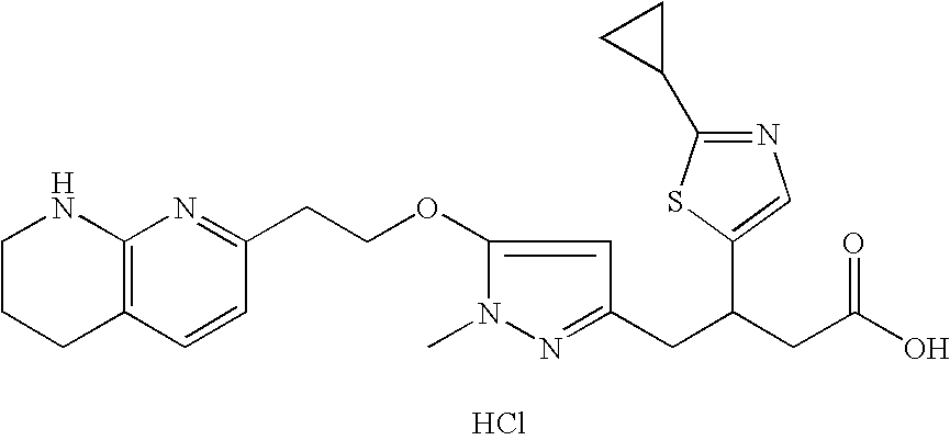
C1CCC2=C(N1)N=C(CCOC1=CC(CC(CC(O)=O)C3=CN=C(C4CC4)S3)=NN1C)C=C2.Cl
